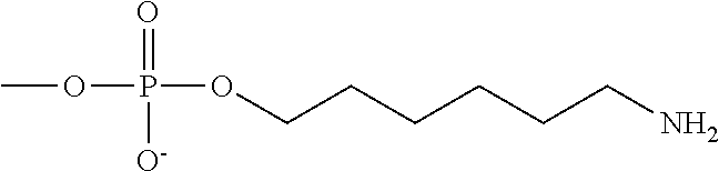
COP(=O)([O-])OCCCCCCN
